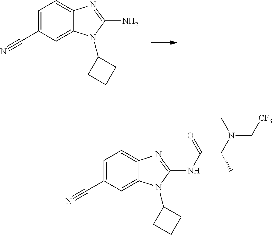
C1=C(C#N)C=C2C(=C1)N=C(N)N2C1CCC1.C1=C(C#N)C=C2C(=C1)N=C(NC(C(N(C[CF3])C)C)=O)N2C1CCC1
